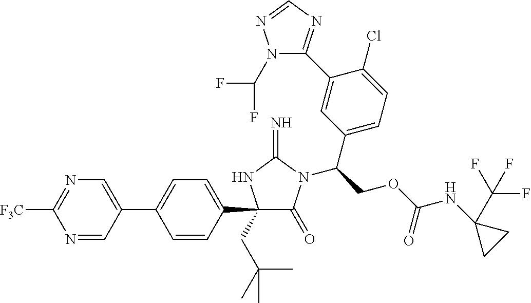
C1(C2=CC=C(C3(CC(C)(C)C)C(=O)N(C(COC(NC4(C(F)(F)F)CC4)=O)C4=CC=C(Cl)C(C5=NC=NN5C(F)F)=C4)C(=N)N3)C=C2)=CN=C([F3C])N=C1
